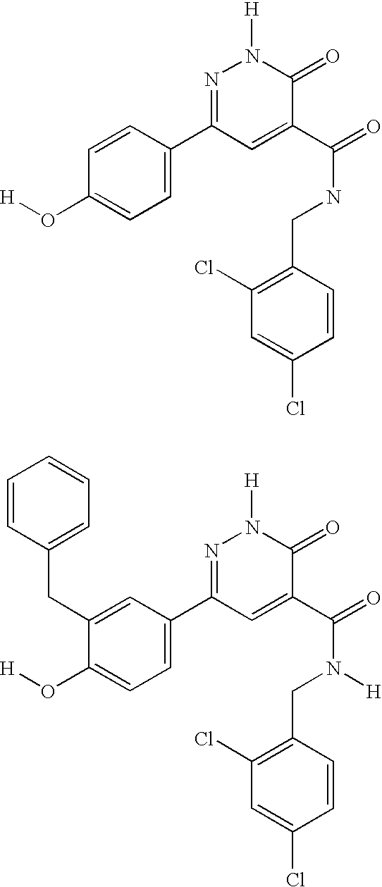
C1=C(C2=NN([H])C(=O)C(C(=O)NCC3=C(Cl)C=C(Cl)C=C3)=C2)C=CC(O[H])=C1.C1=C(C2=NN([H])C(=O)C(C(=O)N(CC3=C(Cl)C=C(Cl)C=C3)[H])=C2)C=C(CC2=CC=CC=C2)C(O[H])=C1
